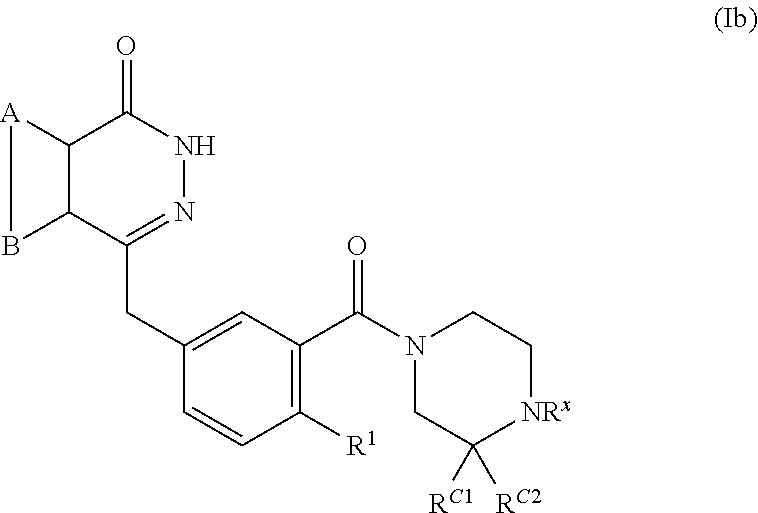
C1([R1])=C(C(N2CC([RC1])([RC2])[NRx]CC2)=O)C=C(CC2=NNC(=O)C3C2B[A]3)C=C1
